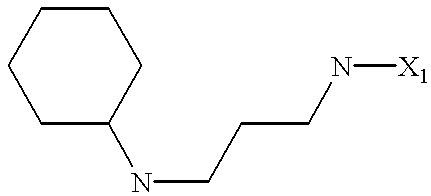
C1C(NCCCN[X1])CCCC1
